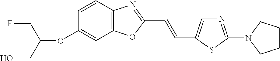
C(OC1=CC2=C(C=C1)N=C(C=CC1=CN=C(N3CCCC3)S1)O2)(CO)CF
